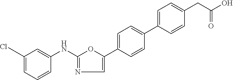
C1(C2=CN=C(NC3=CC(Cl)=CC=C3)O2)=CC=C(C2=CC=C(CC(O)=O)C=C2)C=C1
